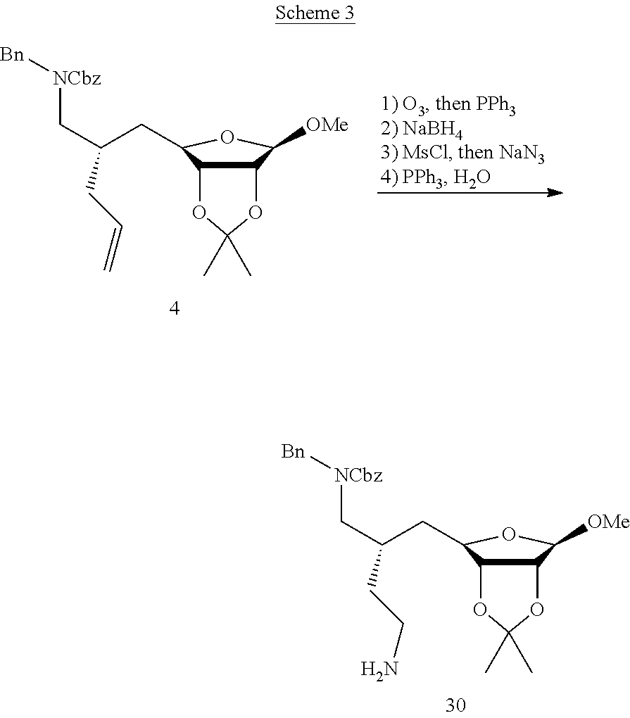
C12C(C(CC(C[NCbz][Bn])CC=C)OC1[OMe])OC(C)(C)O2.C12C(C(CC(C[NCbz][Bn])CCN)OC1[OMe])OC(C)(C)O2
